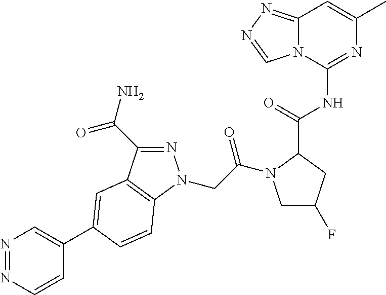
N1=NC=CC(C2=CC3=C(N(CC(=O)N4CC(F)CC4C(=O)NC4=NC(C)=CC5=NN=CN45)N=C3C(N)=O)C=C2)=C1
